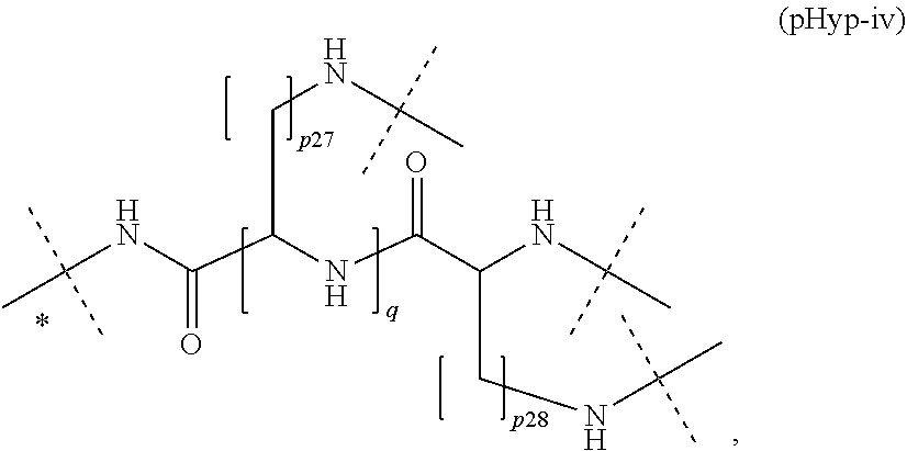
C(NC(C(NC(C(NC(C)(C)C)CNC(C)(C)C)=O)CNC(C)(C)C)=O)(C)(C)C
